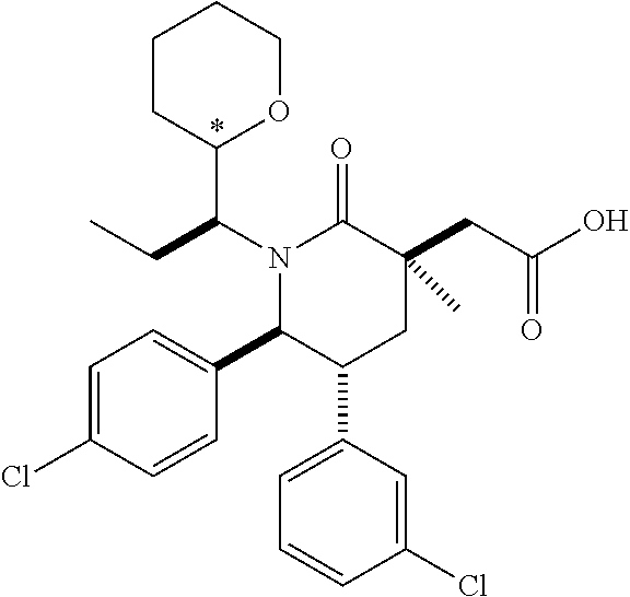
N1(C(CC)C2OCCCC2)C(C2=CC=C(Cl)C=C2)C(C2=CC=CC(Cl)=C2)CC(CC(=O)O)(C)C1=O
